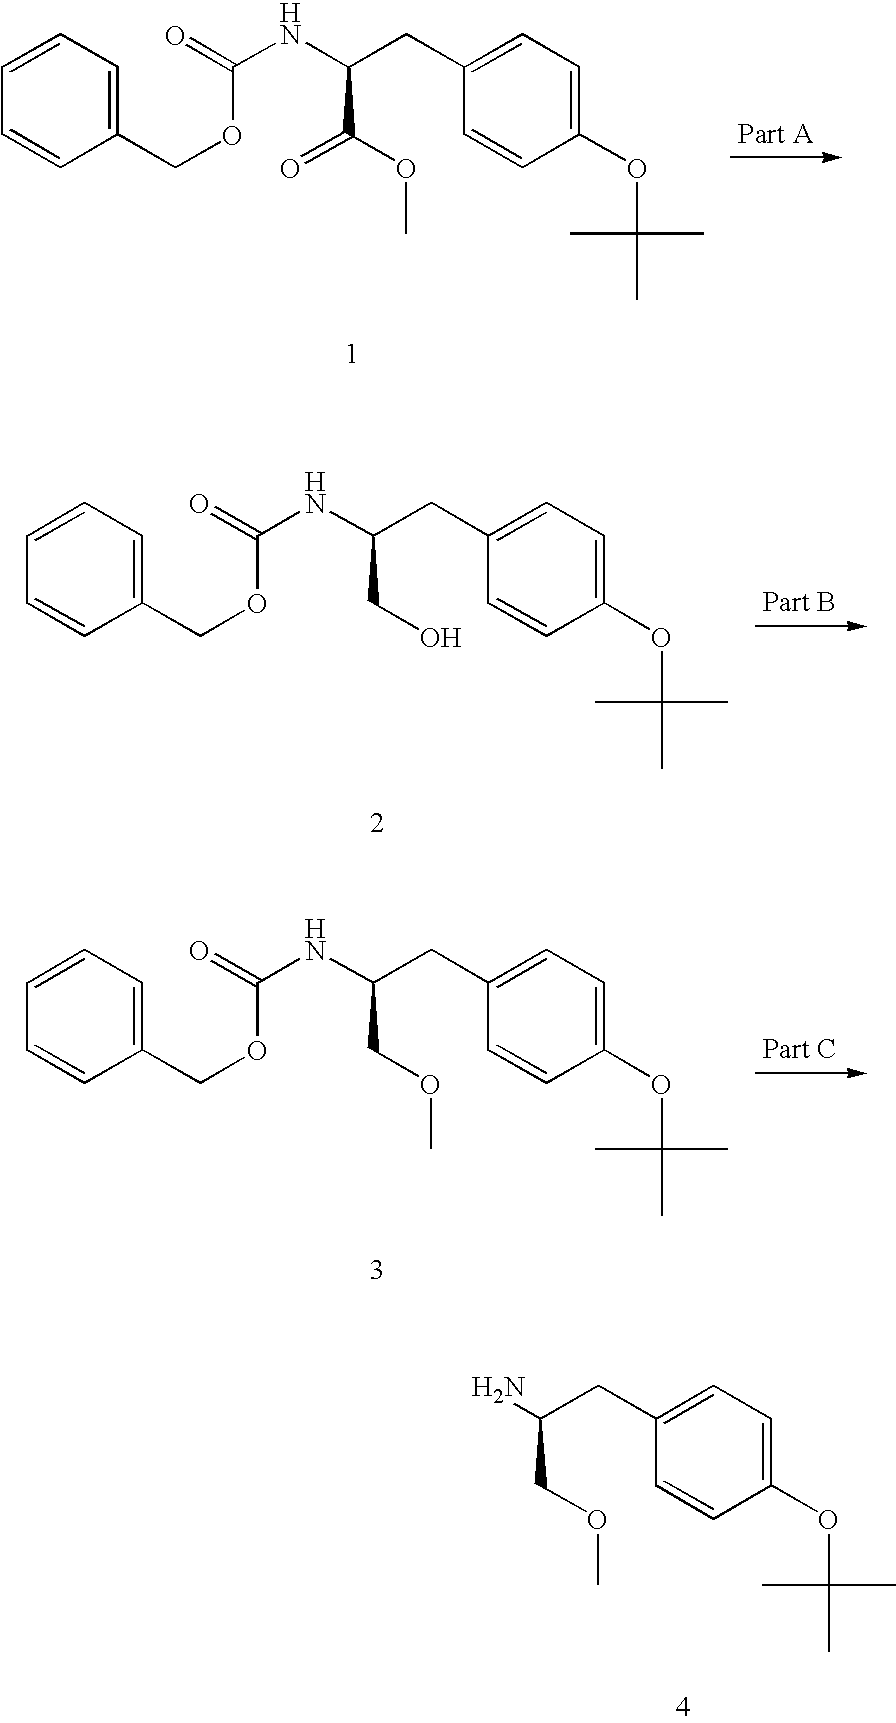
C1=CC=C(COC(=O)NC(C(=O)OC)CC2=CC=C(OC(C)(C)C)C=C2)C=C1.C1=CC=C(COC(=O)NC(CO)CC2=CC=C(OC(C)(C)C)C=C2)C=C1.C1=CC=C(COC(=O)NC(COC)CC2=CC=C(OC(C)(C)C)C=C2)C=C1.C(C(N)CC1=CC=C(OC(C)(C)C)C=C1)OC
